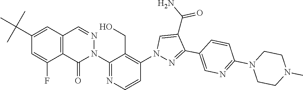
C12=C(C=NN(C3=NC=CC(N4N=C(C5=CN=C(N6CCN(C)CC6)C=C5)C(C(N)=O)=C4)=C3CO)C1=O)C=C(C(C)(C)C)C=C2F
